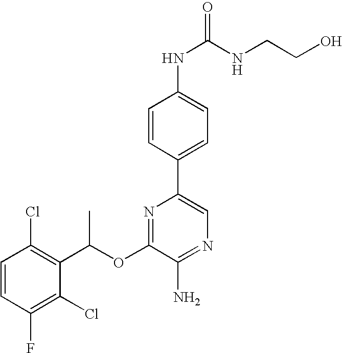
C1=CC(Cl)=C(C(OC2=NC(C3=CC=C(NC(NCCO)=O)C=C3)=CN=C2N)C)C(Cl)=C1F
